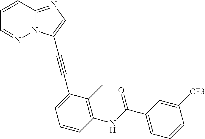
C1=CC2=NC=C(C#CC3=CC=CC(NC(C4=CC=CC([CF3])=C4)=O)=C3C)N2N=C1
